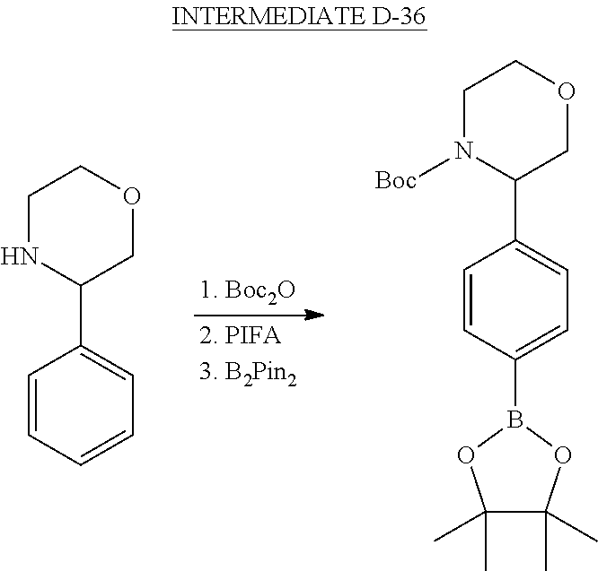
C1=CC(B2OC(C)(C)C(C)(C)O2)=CC=C1C1COCCN1[Boc].C1=CC=CC=C1C1COCCN1
